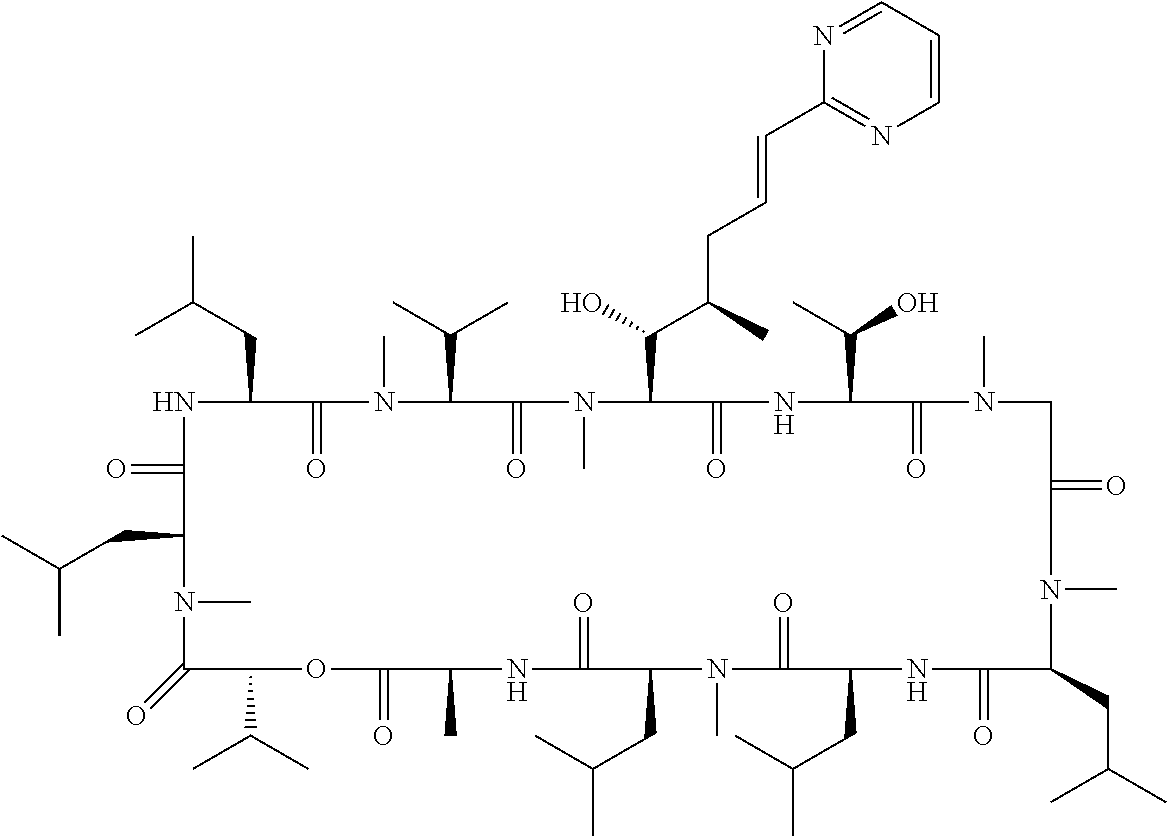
N1C(=O)C(CC(C)C)N(C)C(=O)C(C(C)C)OC(=O)C(C)NC(=O)C(CC(C)C)N(C)C(=O)C(CC(C)C)NC(=O)C(CC(C)C)N(C)C(=O)CN(C)C(=O)C(C(C)O)NC(=O)C(C(O)C(CC=CC2=NC=CC=N2)C)N(C)C(=O)C(C(C)C)N(C)C(=O)C1CC(C)C
